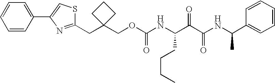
C1(COC(NC(C(C(NC(C2=CC=CC=C2)C)=O)=O)CCCC)=O)(CC2=NC(C3=CC=CC=C3)=CS2)CCC1
